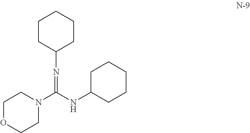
C1CC(N=C(NC2CCCCC2)N2CCOCC2)CCC1
